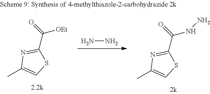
NN.CC1=CSC(C(=O)NN)=N1.CC1=CSC(C(=O)[OEt])=N1
